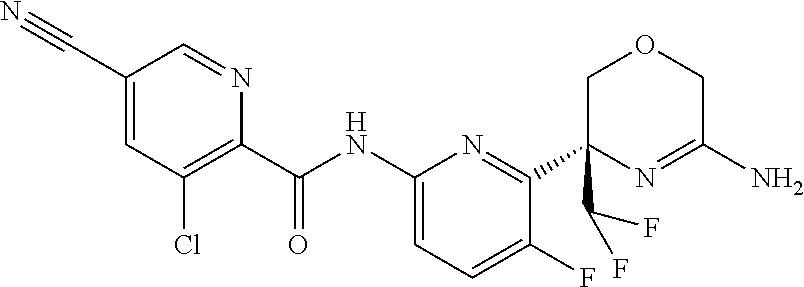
C1(Cl)=C(C(NC2=CC=C(F)C(C3(C(F)F)N=C(N)COC3)=N2)=O)N=CC(C#N)=C1
